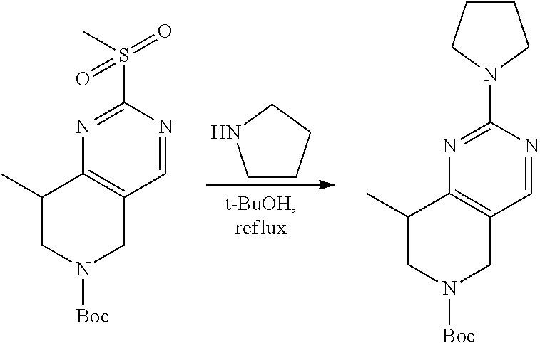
C1CCCN1.C1(C)CN([Boc])CC2=C1N=C(S(C)(=O)=O)N=C2.C1(C)CN([Boc])CC2=C1N=C(N1CCCC1)N=C2
